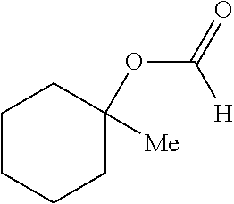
C1CCCC([Me])(OC([H])=O)C1
